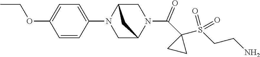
C1=CC(N2CC3N(C(C4(S(CCN)(=O)=O)CC4)=O)CC2C3)=CC=C1OCC
